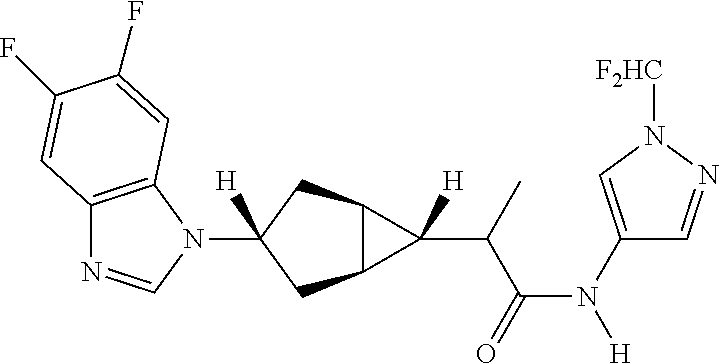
C12=C(N(C3([H])CC4C(C3)C4(C(C(N([H])C3=CN([F2HC])N=C3)=O)C)[H])C=N1)C=C(F)C(F)=C2
